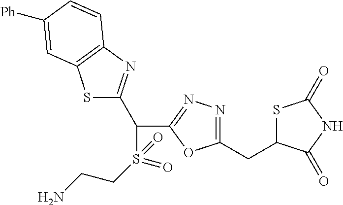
C1(CC2SC(=O)NC2=O)=NN=C(C(S(CCN)(=O)=O)C2=NC3=C(S2)C=C([Ph])C=C3)O1
